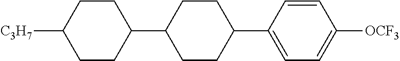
C1CC(C2CCC(C3=CC=C([OCF3])C=C3)CC2)CCC1[C3H7]
